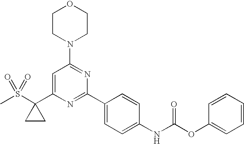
CS(C1(C2=CC(N3CCOCC3)=NC(C3=CC=C(NC(OC4=CC=CC=C4)=O)C=C3)=N2)CC1)(=O)=O
